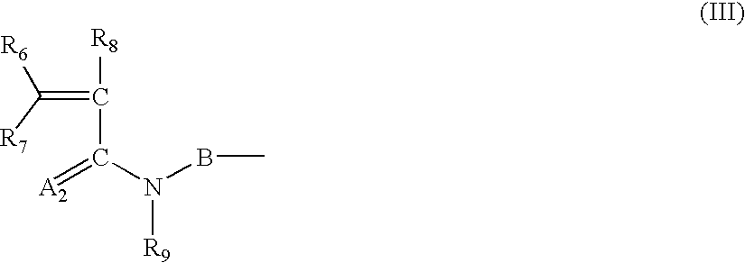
C(=C([R8])C(N(BC)[R9])=[A2])([R7])[R6]
